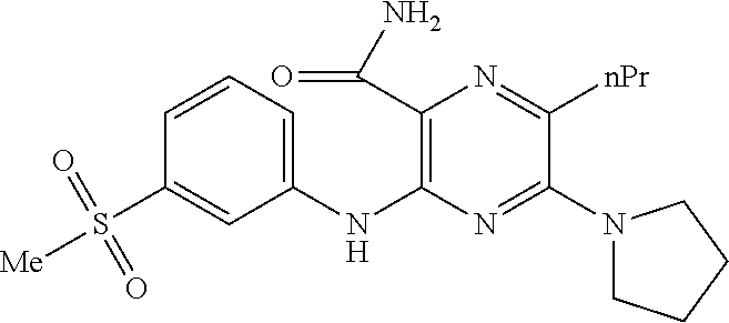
C1(NC2=C(C(N)=O)N=C([nPr])C(N3CCCC3)=N2)=CC=CC(S([Me])(=O)=O)=C1
